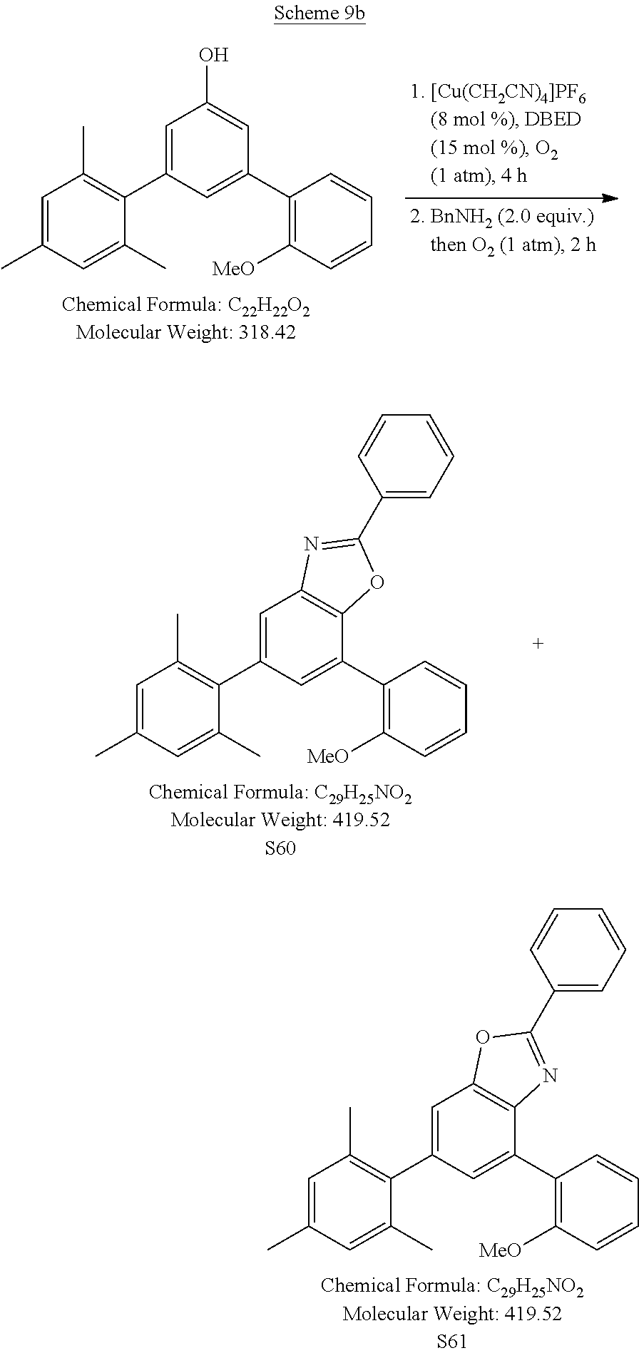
C1=C(C)C=C(C)C(C2=CC3=C(C(C4=C([MeO])C=CC=C4)=C2)N=C(C2=CC=CC=C2)O3)=C1C.C1=C(C)C=C(C)C(C2=CC(O)=CC(C3=C([MeO])C=CC=C3)=C2)=C1C.C1=C(C)C=C(C)C(C2=CC3=C(C(C4=C([MeO])C=CC=C4)=C2)OC(C2=CC=CC=C2)=N3)=C1C
